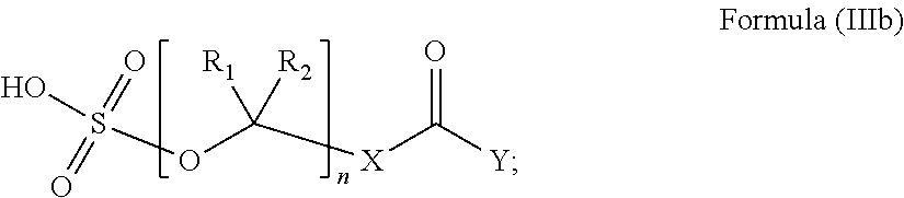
O(S(=O)(O)=O)C([R1])([R2])[X]C([Y])=O
